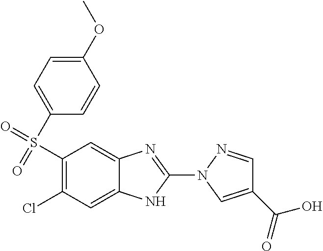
C1(S(=O)(=O)C2=CC=C(OC)C=C2)=C(Cl)C=C2C(=C1)N=C(N1C=C(C(=O)O)C=N1)N2
